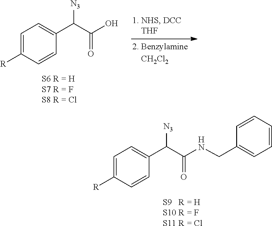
C1=C([R])C=CC(C(C(O)=O)[N3])=C1.[S6 R = HS7 R = FS8 R = Cl].C1=C([R])C=CC(C(C(NCC2=CC=CC=C2)=O)[N3])=C1.[S9   R = HS10 R = FS11 R = Cl]
